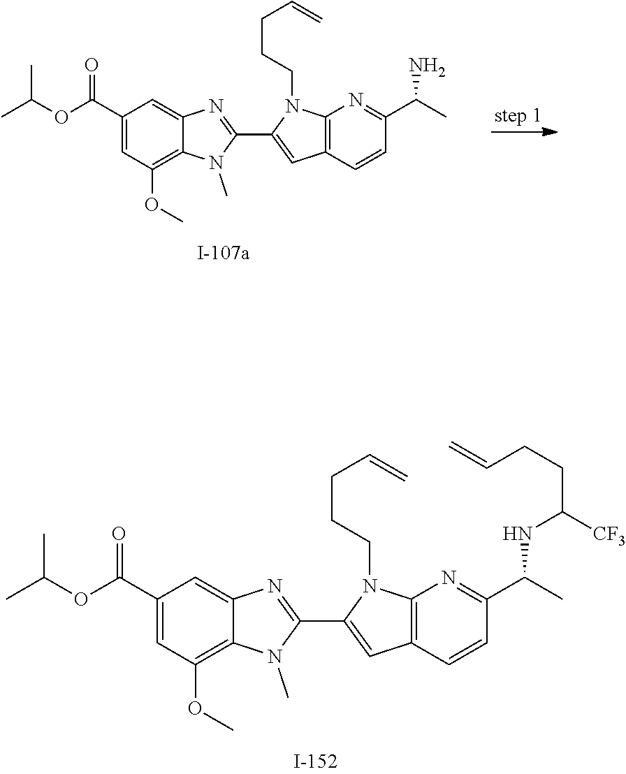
C12=C(C=CC(C(C)N)=N1)C=C(C1=NC3=CC(C(OC(C)C)=O)=CC(OC)=C3N1C)N2CCCC=C.C12=C(C=CC(C(C)NC(CCC=C)[CF3])=N1)C=C(C1=NC3=CC(C(OC(C)C)=O)=CC(OC)=C3N1C)N2CCCC=C
